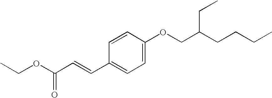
C(OC(C=CC1=CC=C(OCC(CCCC)CC)C=C1)=O)C
